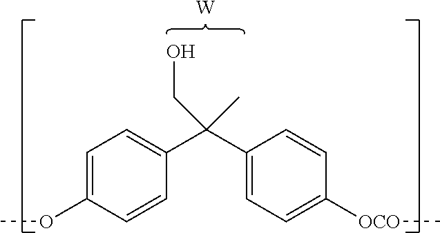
C1=C(OC)C=CC(C(C2=CC=C([OCO]C)C=C2)(C)CO)=C1.[W]
